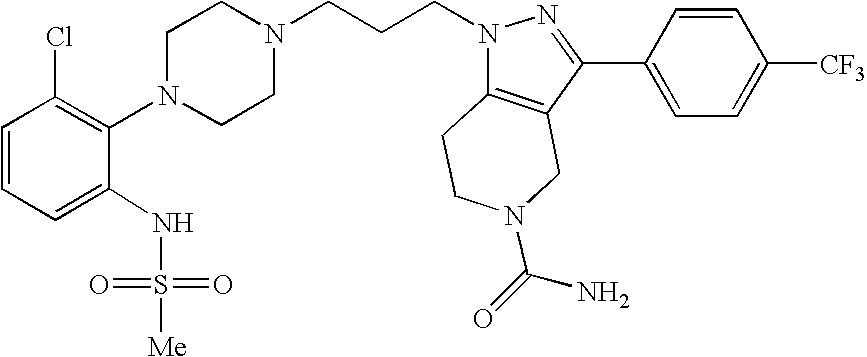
C1CN(CCCN2C3=C(C(C4=CC=C([CF3])C=C4)=N2)CN(C(=O)N)CC3)CCN1C1=C(Cl)C=CC=C1NS([Me])(=O)=O
